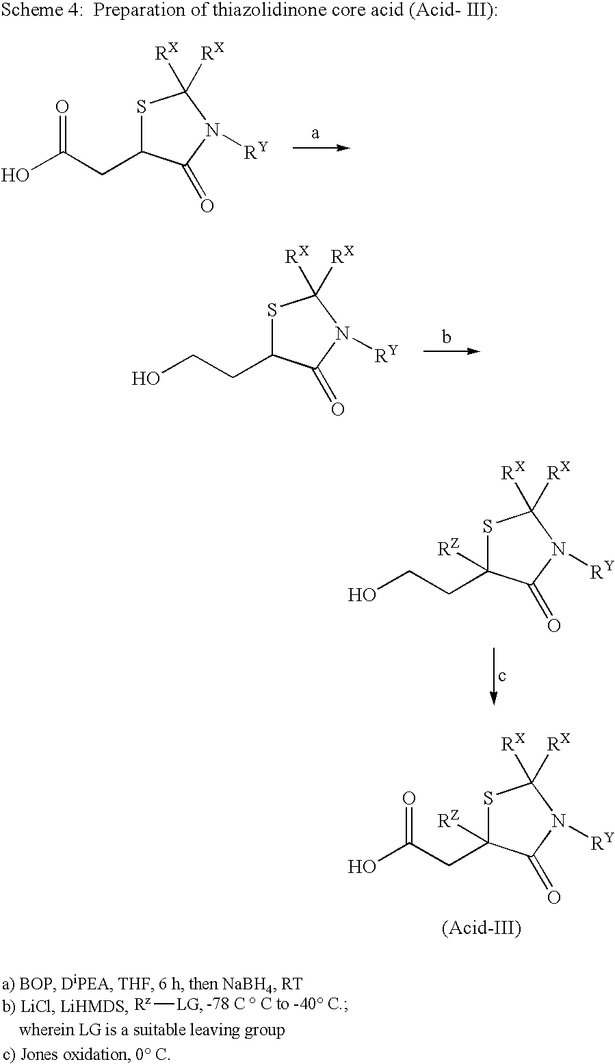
S1C(CC(O)=O)C(=O)N([RY])C1([RX])[RX].S1C(CCO)C(=O)N([RY])C1([RX])[RX].S1C(CCO)([RZ])C(=O)N([RY])C1([RX])[RX].S1C(CC(O)=O)([RZ])C(=O)N([RY])C1([RX])[RX].[Rz][LG]
